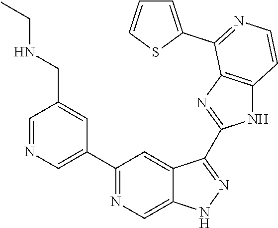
C1=NC=C(C2=NC=C3C(=C2)C(C2=NC4=C(N2)C=CN=C4C2=CC=CS2)=NN3)C=C1CNCC
